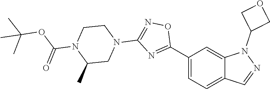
C1(C2=NC(N3CCN(C(=O)OC(C)(C)C)C(C)C3)=NO2)=CC=C2C(=C1)N(C1COC1)N=C2
